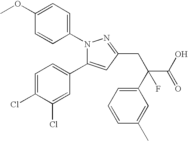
N1(C2=CC=C(OC)C=C2)C(C2=CC=C(Cl)C(Cl)=C2)=CC(CC(C2=CC=CC(C)=C2)(C(O)=O)F)=N1
